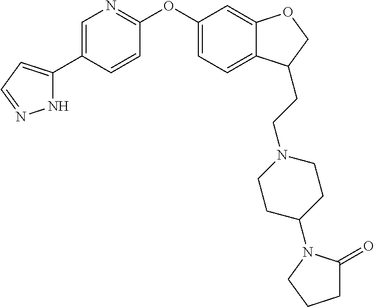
N1C(C2=CN=C(OC3=CC=C4C(=C3)OCC4CCN3CCC(N4C(=O)CCC4)CC3)C=C2)=CC=N1
